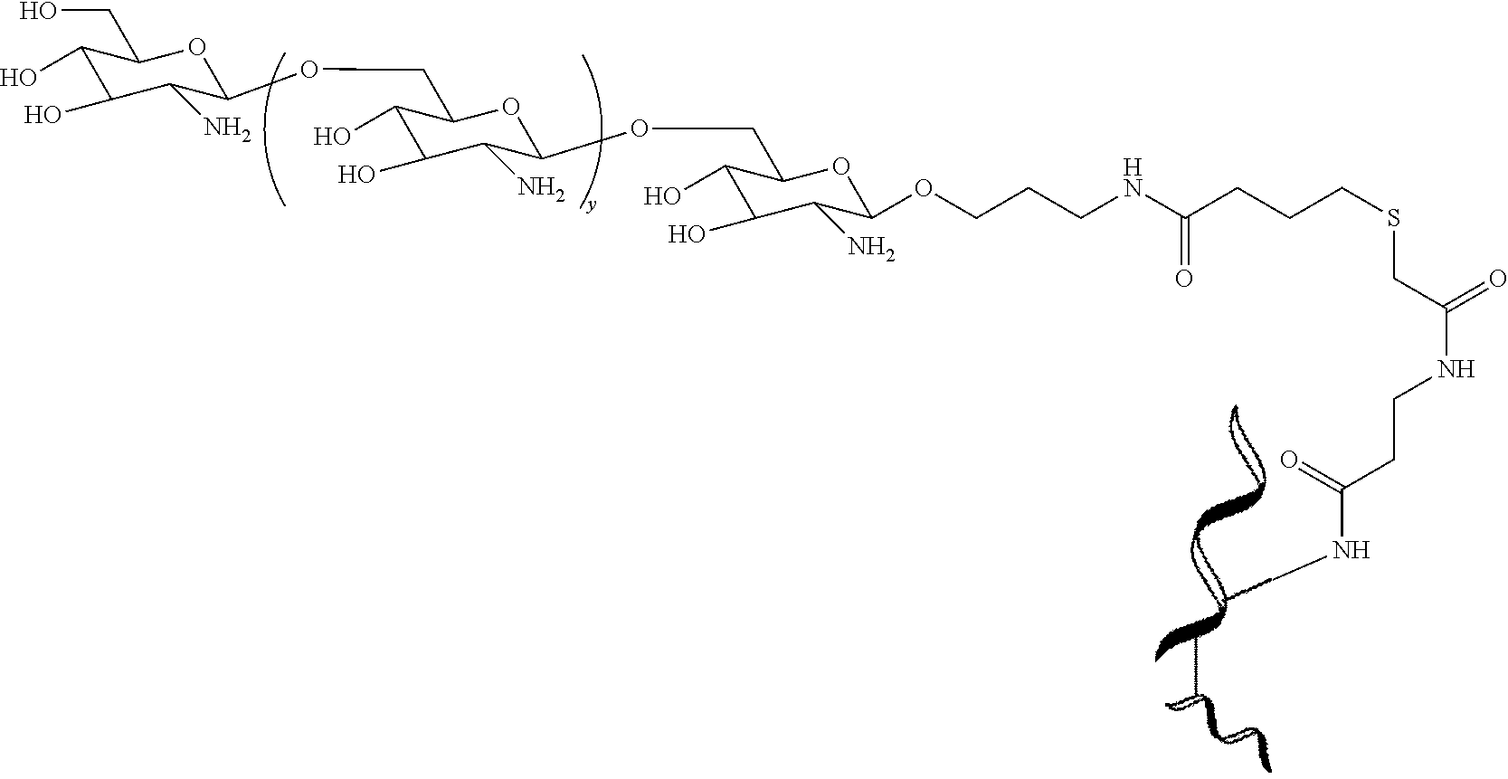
C1(O)C(O)C(N)C(OCC2C(O)C(O)C(N)C(OCC3C(O)C(O)C(N)C(OCCCNC(CCCSCC(NCCC(NC)=O)=O)=O)O3)O2)OC1CO
